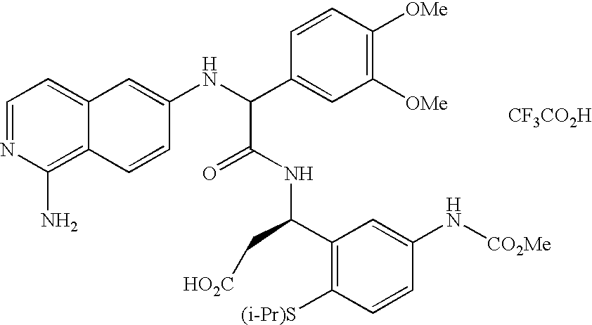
C1=NC(N)=C2C(=C1)C=C(NC(C1=CC([OMe])=C([OMe])C=C1)C(=O)NC(C1=C([(i-Pr)S])C=CC(N[CO2Me])=C1)C[HO2C])C=C2.[CF3CO2H]
